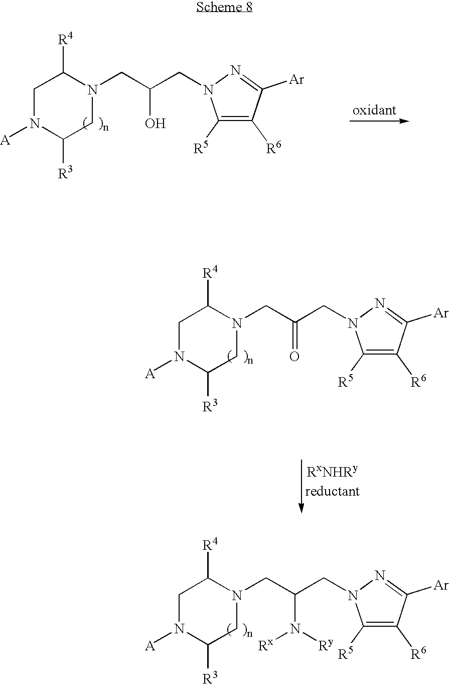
C1N([A])C([R3])CN(CC(CN2C([R5])=C([R6])C([Ar])=N2)O)C1[R4].C1N([A])C([R3])CN(CC(CN2C([R5])=C([R6])C([Ar])=N2)=O)C1[R4].C1N([A])C([R3])CN(CC(CN2C([R5])=C([R6])C([Ar])=N2)N([Rx])[Ry])C1[R4]
